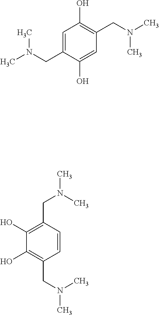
C1(O)=C(CN(C)C)C=C(O)C(CN(C)C)=C1.C1(CN(C)C)=C(O)C(O)=C(CN(C)C)C=C1
